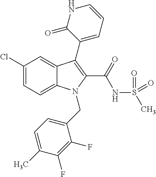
C1(Cl)=CC=C2C(=C1)C(C1=CC=CNC1=O)=C(C(NS(C)(=O)=O)=O)N2CC1=CC=C(C)C(F)=C1F
